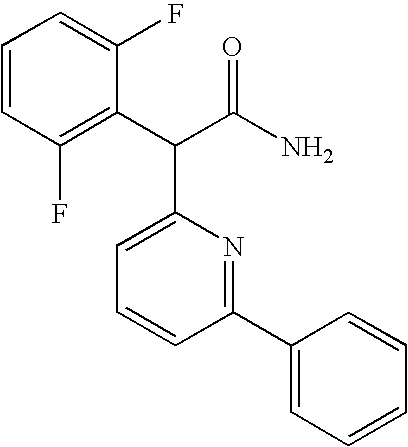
C1=CC=C(F)C(C(C(N)=O)C2=CC=CC(C3=CC=CC=C3)=N2)=C1F
